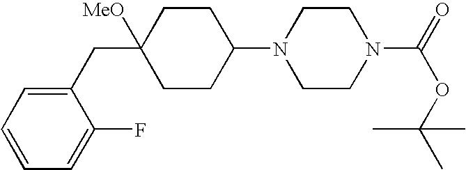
C1(CC2([MeO])CCC(N3CCN(C(=O)OC(C)(C)C)CC3)CC2)=CC=CC=C1F
